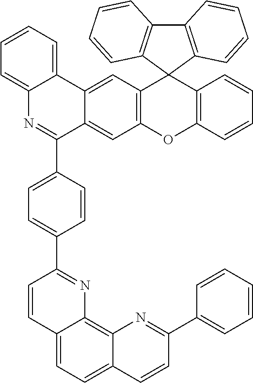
C12=C(C3(C4=C(O1)C=C1C(=C4)C4=CC=CC=C4N=C1C1=CC=C(C4=NC5=C6C(=CC=C5C=C4)C=CC(C4=CC=CC=C4)=N6)C=C1)C1=C(C4=C3C=CC=C4)C=CC=C1)C=CC=C2
